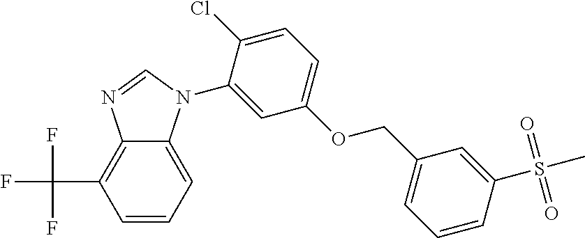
C1=CC=C2C(=C1C(F)(F)F)N=CN2C1=CC(OCC2=CC=CC(S(C)(=O)=O)=C2)=CC=C1Cl
